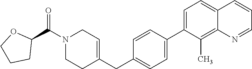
C1(C2=CC=C(CC3=CCN(C(C4OCCC4)=O)CC3)C=C2)=CC=C2C(=C1C)N=CC=C2
